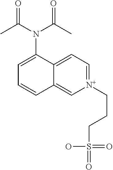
C1=C2C(=C[N+](CCCS(=O)(=O)O)=C1)C=CC=C2N(C(C)=O)C(C)=O
